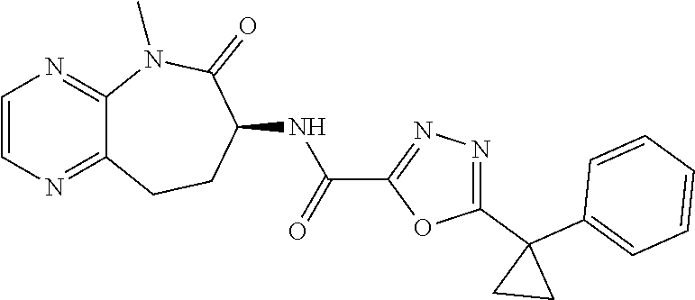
C12=NC=CN=C1N(C)C(=O)C(NC(C1=NN=C(C3(C4=CC=CC=C4)CC3)O1)=O)CC2
